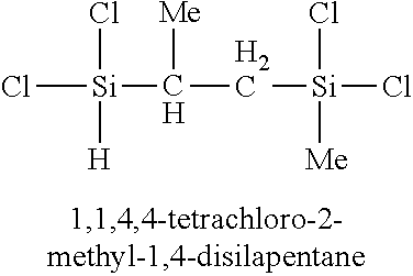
Cl[Si](C(C[Si](Cl)(Cl)[Me])[Me])(Cl)[H]
